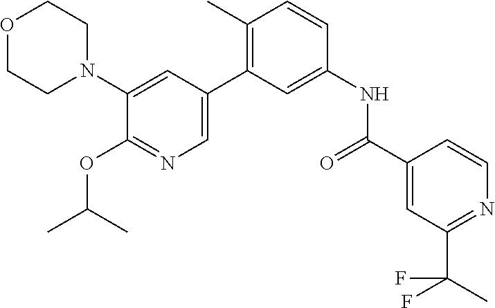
O1CCN(C2=CC(C3=C(C)C=CC(NC(C4=CC(C(F)(C)F)=NC=C4)=O)=C3)=CN=C2OC(C)C)CC1
